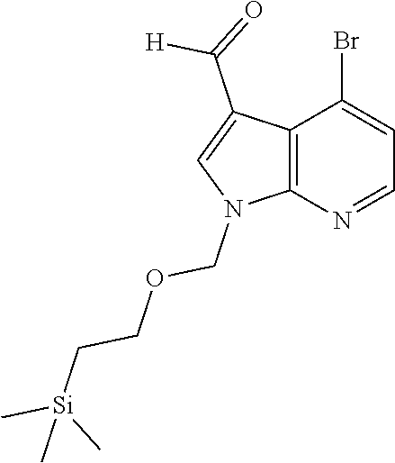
C12=C(N=CC=C1Br)N(COCC[Si](C)(C)C)C=C2C(=O)[H]
